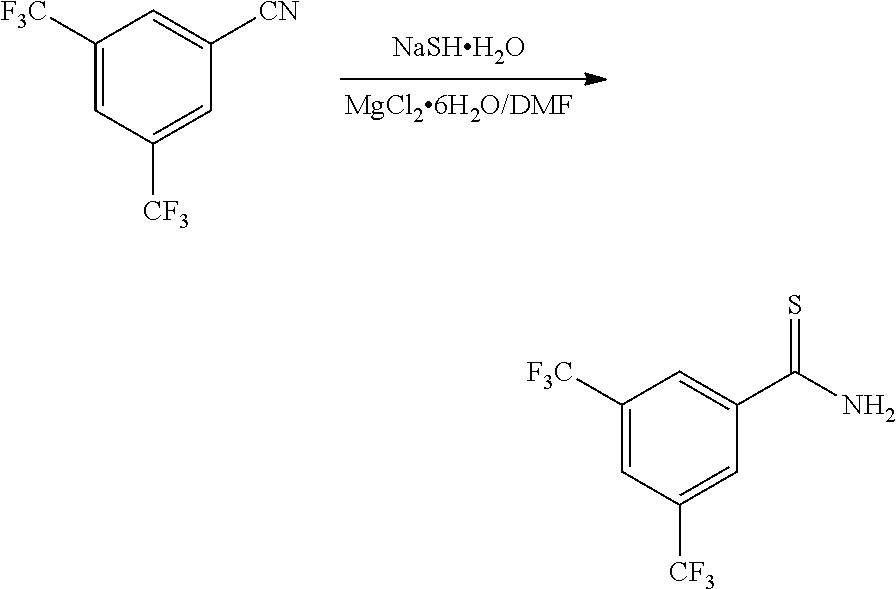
[NaSHH2O].C1([F3C])=CC([CF3])=CC([CN])=C1.C1([F3C])=CC([CF3])=CC(C(N)=S)=C1
